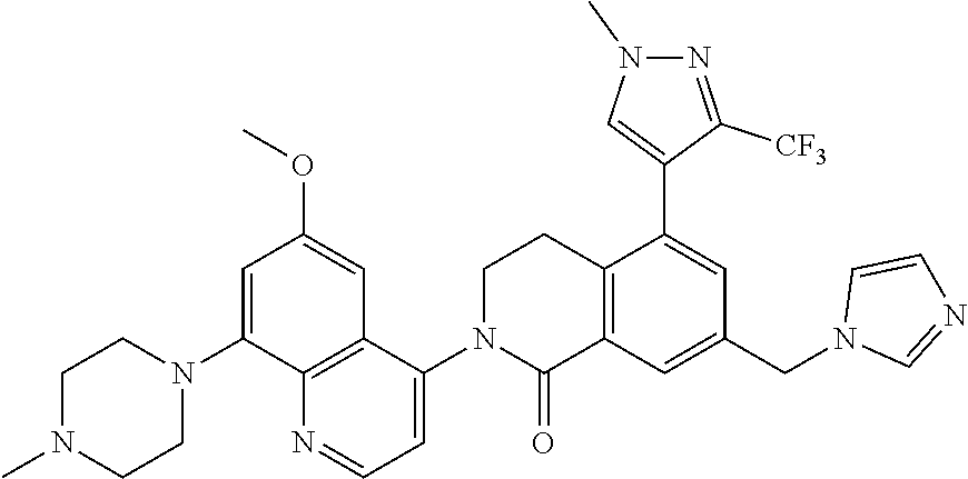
C1=C(N2CCN(C)CC2)C2=C(C=C1OC)C(N1C(=O)C3=C(CC1)C(C1=CN(C)N=C1[CF3])=CC(CN1C=NC=C1)=C3)=CC=N2
